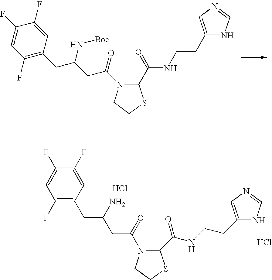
C1=C(F)C(F)=CC(CC(N[Boc])CC(=O)N2C(C(NCCC3=CN=CN3)=O)SCC2)=C1F.C1=C(F)C(F)=CC(CC(N)CC(=O)N2C(C(NCCC3=CN=CN3)=O)SCC2)=C1F.Cl.Cl
